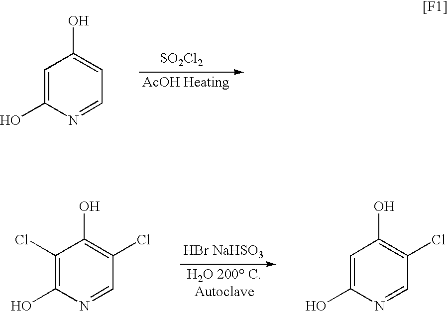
[SO2Cl2].C1=C(O)N=CC=C1O.[HBr NaHSO3].C1(Cl)=C(O)N=CC(Cl)=C1O.C1=C(O)N=CC(Cl)=C1O
